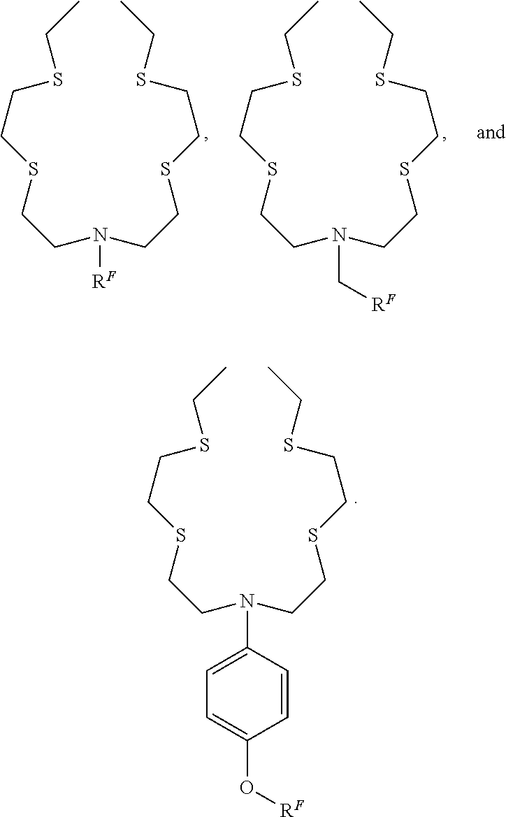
CCSCCSCCN(CCSCCSCC)[RF].CCSCCSCCN(CCSCCSCC)C[RF].CCSCCSCCN(CCSCCSCC)C1=CC=C(O[RF])C=C1
